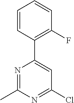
C1=CC(C2=CC(Cl)=NC(C)=N2)=C(F)C=C1
